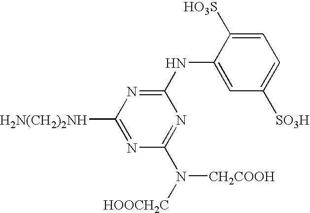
N(C1=NC([H2N(CH2)2NH])=NC(N([CH2COOH])[HOOCH2C])=N1)C1=CC([SO3H])=CC=C1[HO3S]
